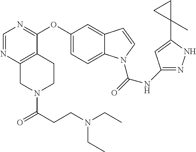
O(C1=CC=C2C(=C1)C=CN2C(=O)NC1=NNC(C2(C)CC2)=C1)C1=NC=NC2=C1CCN(C(=O)CCN(CC)CC)C2
